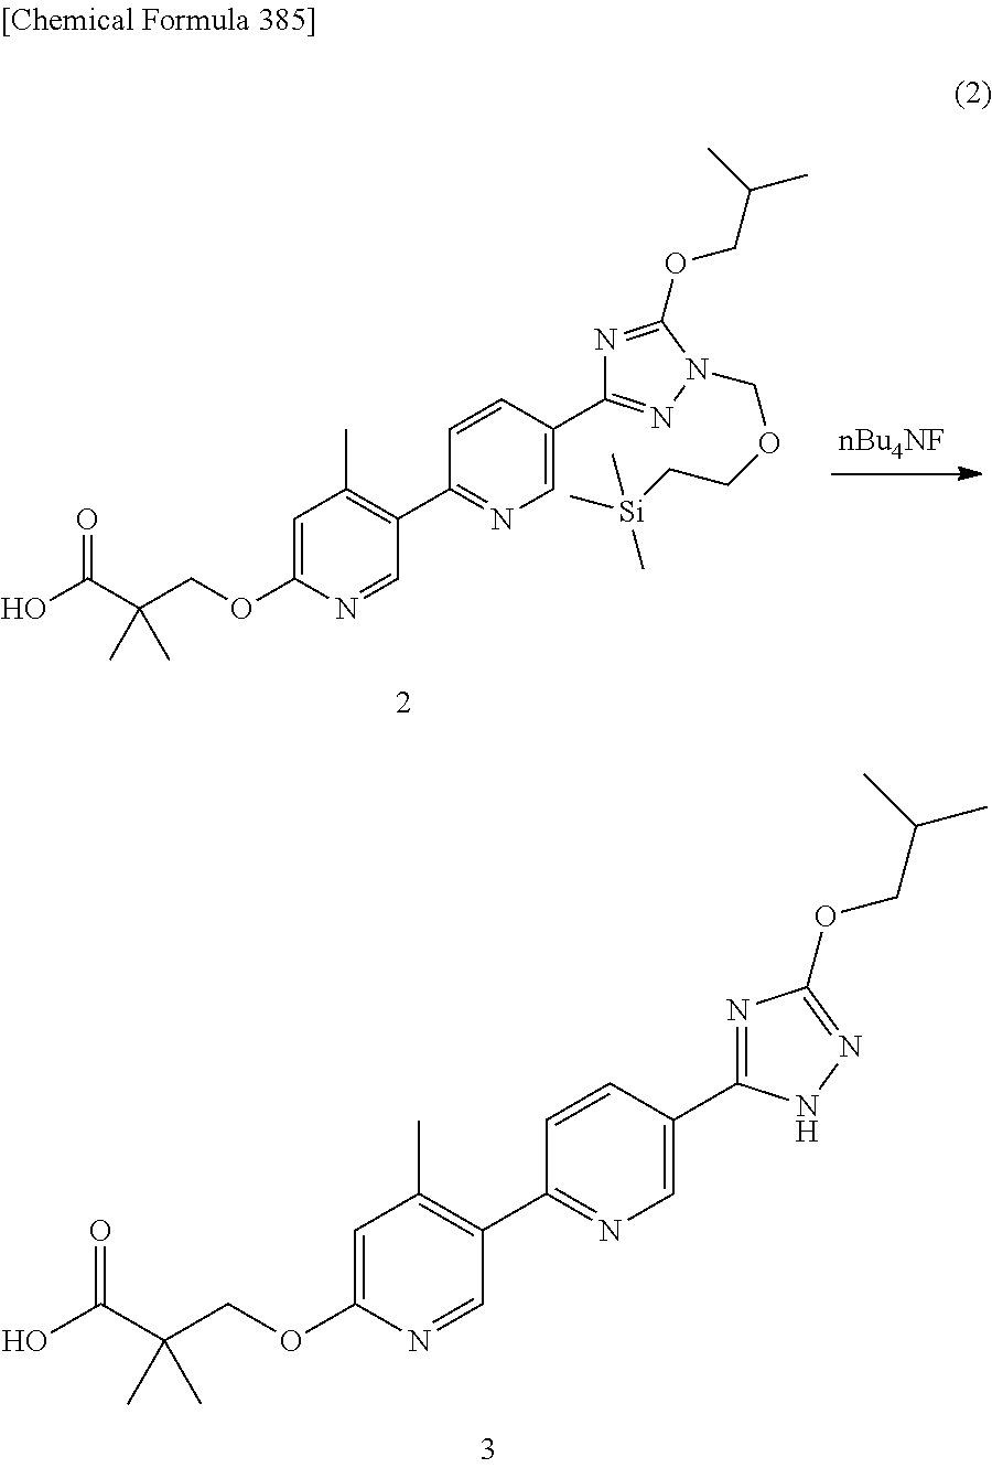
C1=C(OCC(C(O)=O)(C)C)N=CC(C2=NC=C(C3=NN(COCC[Si](C)(C)C)C(OCC(C)C)=N3)C=C2)=C1C.C1=C(OCC(C(O)=O)(C)C)N=CC(C2=NC=C(C3=NC(OCC(C)C)=NN3)C=C2)=C1C
